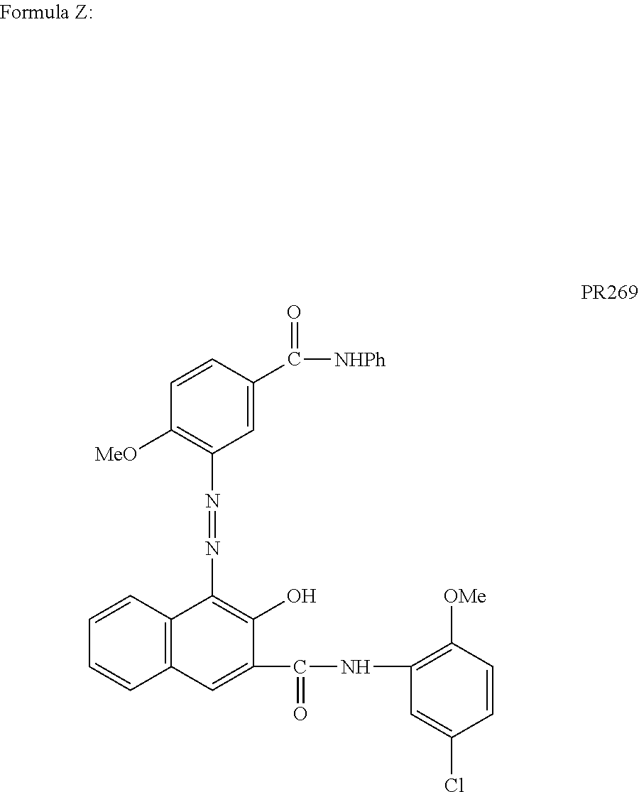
C1=CC2=C(C=C1)C=C(C(NC1=C([OMe])C=CC(Cl)=C1)=O)C(O)=C2N=NC1=C([MeO])C=CC(C([NHPh])=O)=C1
